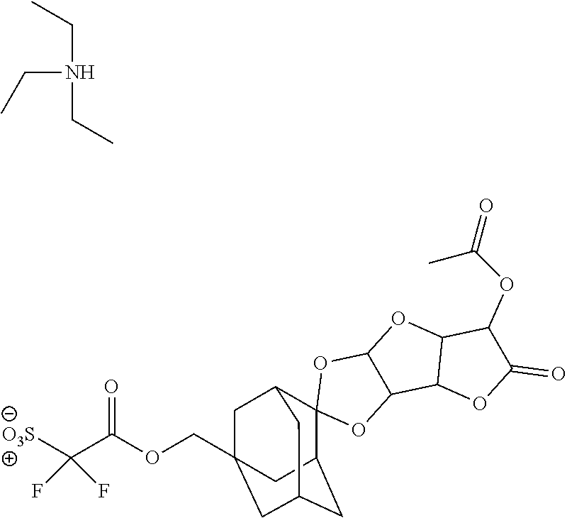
CCN(CC)CC.C12(C3CC4CC(COC(C([O3S])(F)F)=O)(CC1C4)C3)OC1C(O2)OC2C1OC(=O)C2OC(C)=O
